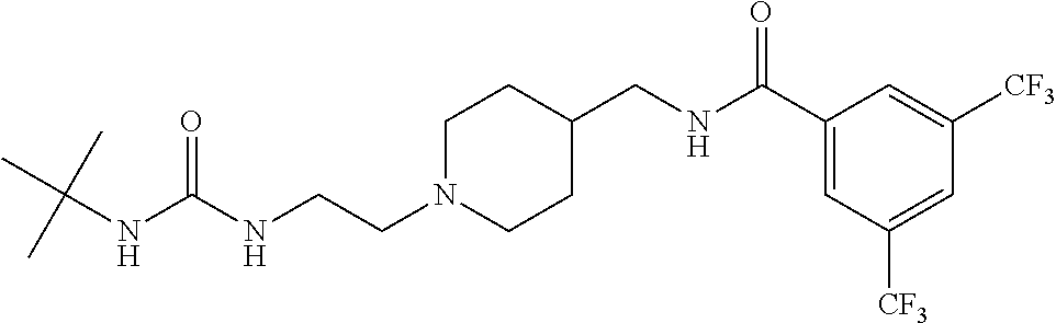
N(CCN1CCC(CNC(C2=CC([CF3])=CC([CF3])=C2)=O)CC1)C(NC(C)(C)C)=O
